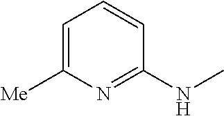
C1=CC=C([Me])N=C1NC
